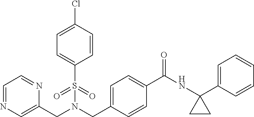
C(N(S(=O)(=O)C1=CC=C(Cl)C=C1)CC1=CC=C(C(NC2(C3=CC=CC=C3)CC2)=O)C=C1)C1=CN=CC=N1
